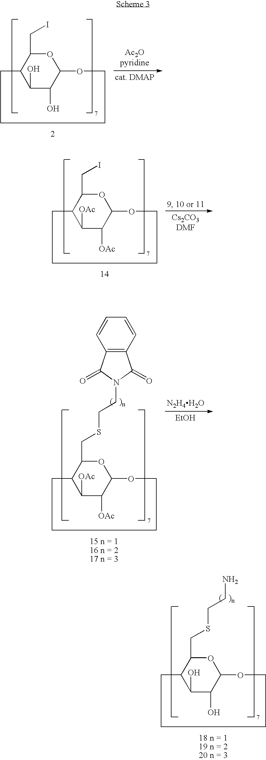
O1C(CI)C2C(O)C(O)C1OCCCC2.O1C(CI)C2C([OAc])C([OAc])C1OCCCC2.O1C(CSCCN2C(=O)C3=C(C2=O)C=CC=C3)C2C([OAc])C([OAc])C1OCCCC2.[N2H4H2O].[EtOH].O1C(CSCCN)C2C(O)C(O)C1OCCCC2
